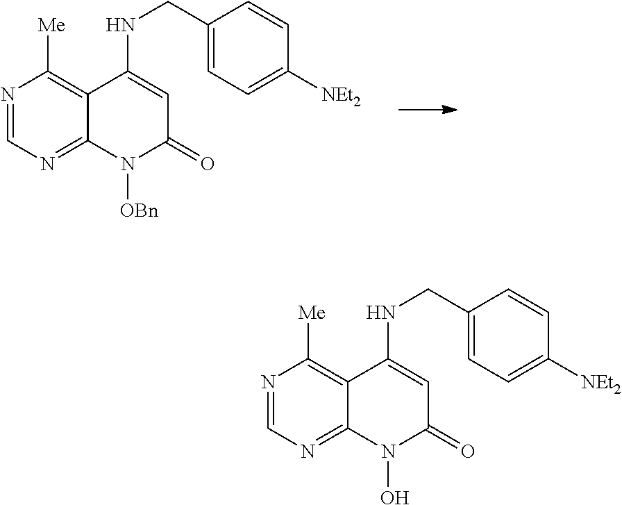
N1=CN=C2C(=C1[Me])C(NCC1=CC=C([NEt2])C=C1)=CC(=O)N2[OBn].N1=CN=C2C(=C1[Me])C(NCC1=CC=C([NEt2])C=C1)=CC(=O)N2O
